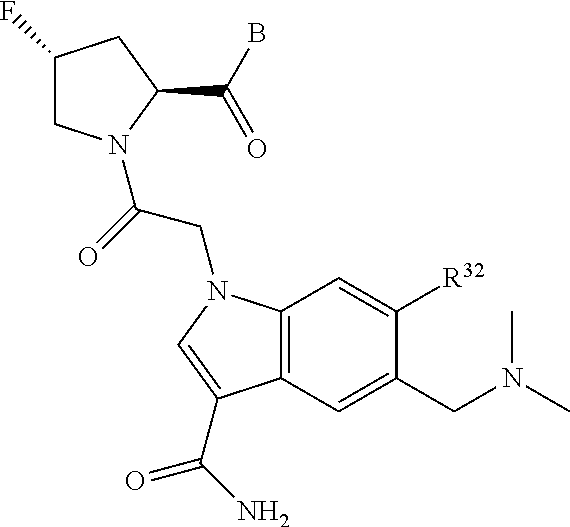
C1(F)CN(C(=O)CN2C3=C(C=C(CN(C)C)C([R32])=C3)C(C(=O)N)=C2)C(C(B)=O)C1
